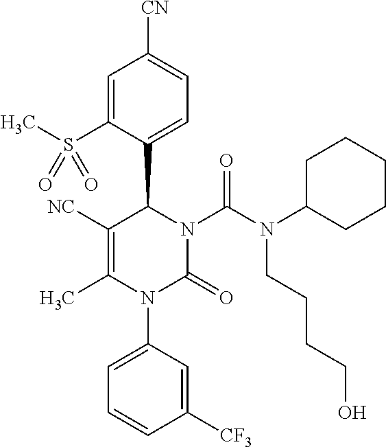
C1=C(S(C)(=O)=O)C(C2N(C(N(C3CCCCC3)CCCCO)=O)C(=O)N(C3=CC=CC([CF3])=C3)C(C)=C2[NC])=CC=C1[CN]
